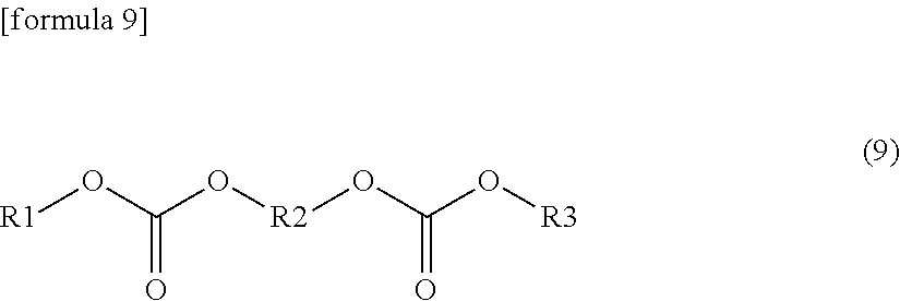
[R1]OC(=O)O[R2]OC(O[R3])=O
